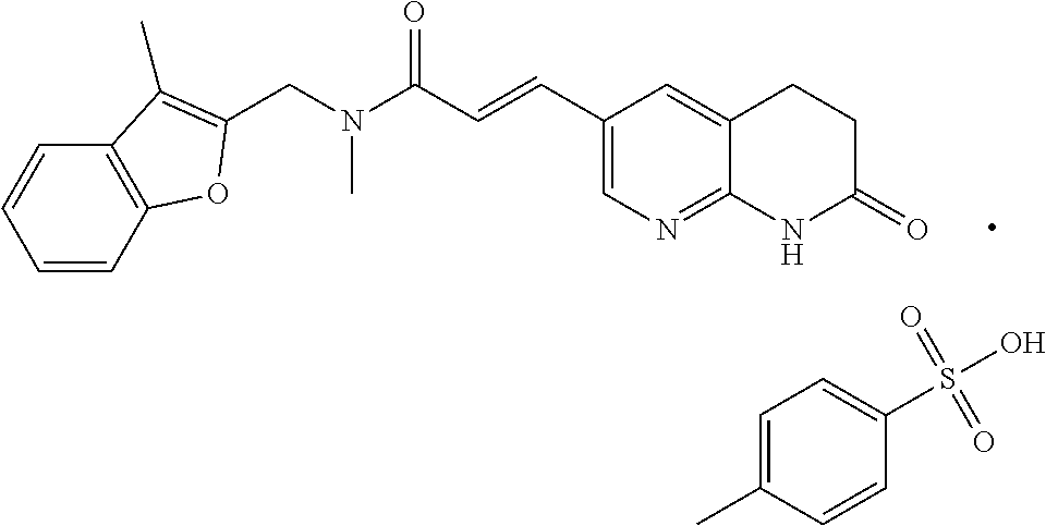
C1=CC2=C(C=C1)C(C)=C(CN(C(C=CC1=CN=C3C(=C1)CCC(=O)N3)=O)C)O2.C1=C(C)C=CC(S(O)(=O)=O)=C1
